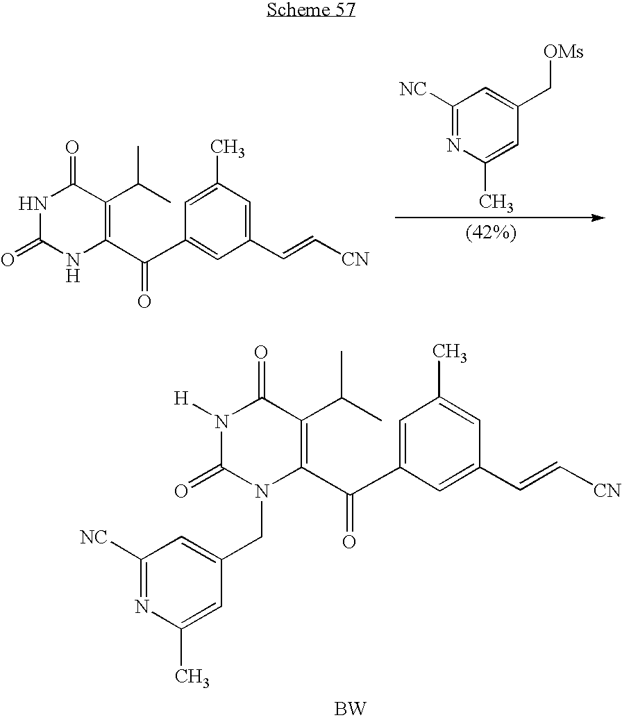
N1([H])C(=O)N(CC2=CC([NC])=NC(C)=C2)C(C(C2=CC(C)=CC(C=C[CN])=C2)=O)=C(C(C)C)C1=O.[BW].N1C(=O)NC(C(C2=CC(C=C[CN])=CC(C)=C2)=O)=C(C(C)C)C1=O.C1([NC])=NC(C)=CC(C[OMs])=C1
